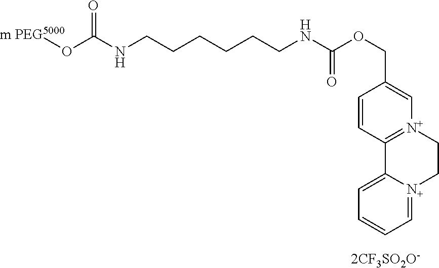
[m PEG5000]OC(NCCCCCCNC(OCC1=C[N+]2=C(C=C1)C1=CC=CC=[N+]1CC2)=O)=O
